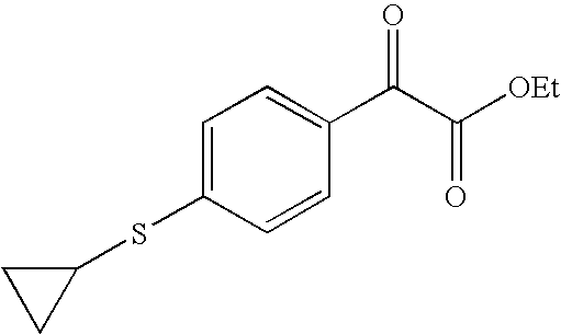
C1(SC2=CC=C(C(C([OEt])=O)=O)C=C2)CC1
